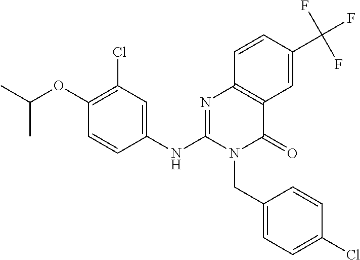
C1(Cl)=C(OC(C)C)C=CC(NC2=NC3=C(C(=O)N2CC2=CC=C(Cl)C=C2)C=C(C(F)(F)F)C=C3)=C1
